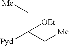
C(C(C[Me])([Pyd])[OEt])[Me]
